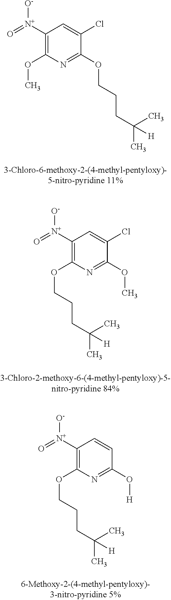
C1([N+](=O)[O-])=C(OC)N=C(OCCCC(C)(C)[H])C(Cl)=C1.C1([N+](=O)[O-])=C(OCCCC(C)(C)[H])N=C(OC)C(Cl)=C1.C1([N+](=O)[O-])=C(OCCCC(C)(C)[H])N=C(O[H])C=C1
